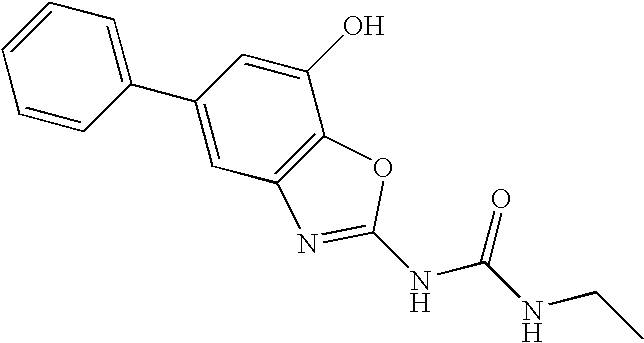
C1=CC=CC(C2=CC3=C(C(O)=C2)OC(NC(NCC)=O)=N3)=C1
